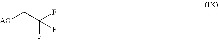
[AG]CC(F)(F)F
